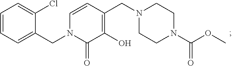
C1=C(CN2C(=O)C(O)=C(CN3CCN(C(OC)=O)CC3)C=C2)C(Cl)=CC=C1
